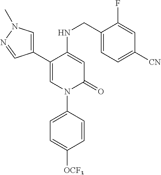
C1=C(NCC2=CC=C([CN])C=C2F)C(C2=CN(C)N=C2)=CN(C2=CC=C([OCF3])C=C2)C1=O
